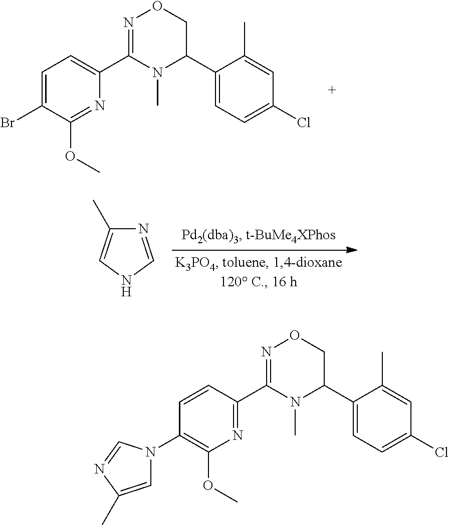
C1=C(Br)C(OC)=NC(C2=NOCC(C3=CC=C(Cl)C=C3C)N2C)=C1.N1=CNC=C1C.C1=CC(C2=NOCC(C3=CC=C(Cl)C=C3C)N2C)=NC(OC)=C1N1C=C(C)N=C1
